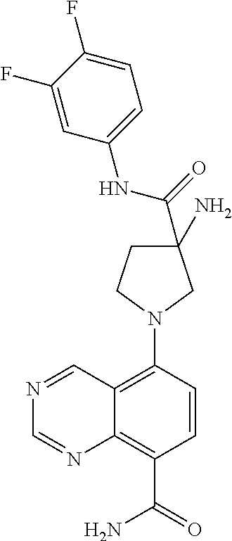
N1(C2=C3C(=C(C(=O)N)C=C2)N=CN=C3)CC(N)(C(=O)NC2=CC=C(F)C(F)=C2)CC1
